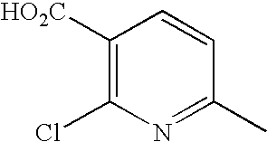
C1([HO2C])=C(Cl)N=C(C)C=C1
